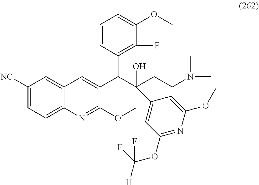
C1([NC])=CC=C2C(=C1)C=C(C(C(CCN(C)C)(O)C1=CC(OC([H])(F)F)=NC(OC)=C1)C1=C(F)C(OC)=CC=C1)C(OC)=N2
